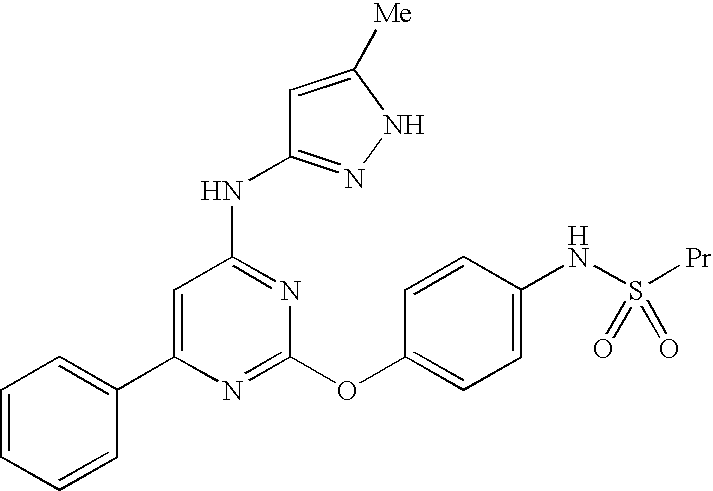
C1(C2=CC=CC=C2)=CC(NC2=NNC([Me])=C2)=NC(OC2=CC=C(NS([Pr])(=O)=O)C=C2)=N1
